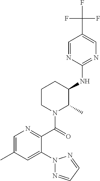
C1(NC2C(C)N(C(=O)C3=NC=C(C)C=C3N3N=CC=N3)CCC2)=NC=C(C(F)(F)F)C=N1
